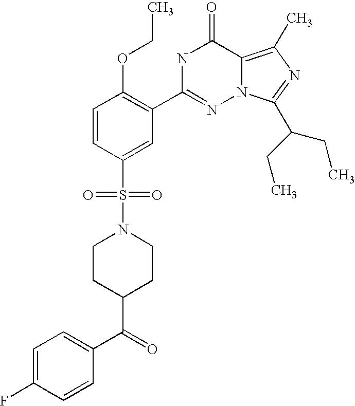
C1=CC(S(N2CCC(C(C3=CC=C(F)C=C3)=O)CC2)(=O)=O)=CC(C2=NN3C(=C(C)N=C3C(CC)CC)C(=O)N2)=C1OCC
